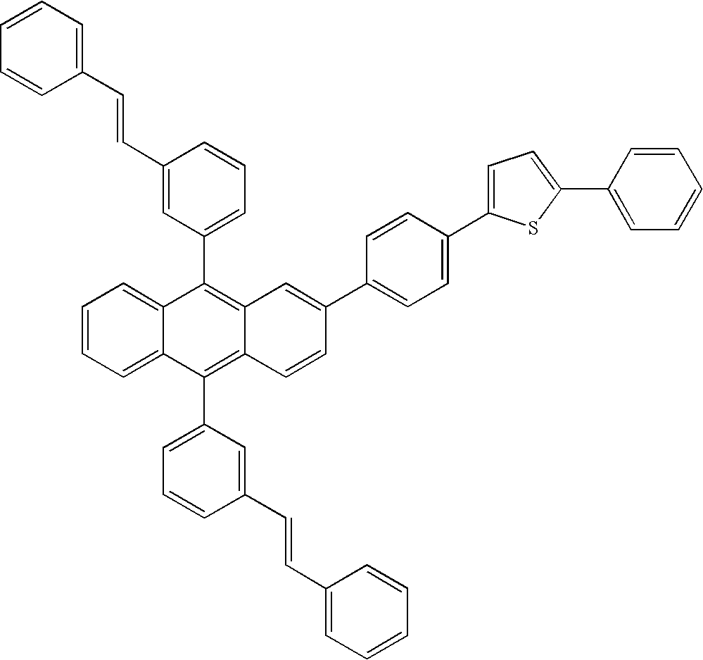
C1=CC=C2C(=C1)C(C1=CC=CC(C=CC3=CC=CC=C3)=C1)=C1C(=C2C2=CC=CC(C=CC3=CC=CC=C3)=C2)C=CC(C2=CC=C(C3=CC=C(C4=CC=CC=C4)S3)C=C2)=C1
